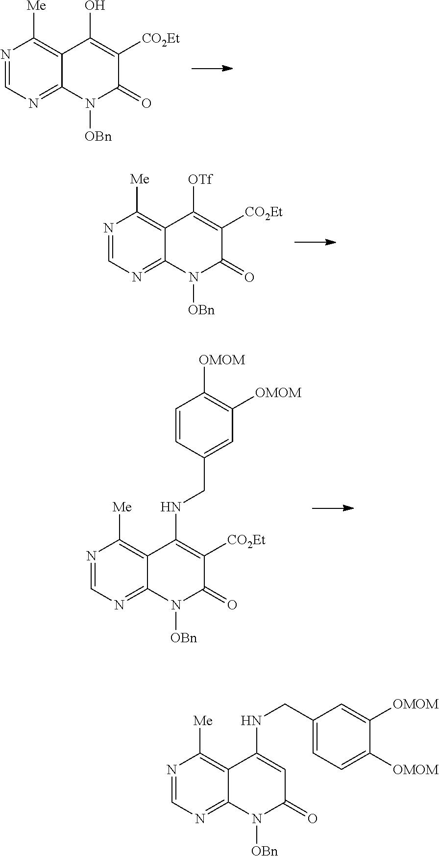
N1=CN=C2C(=C1[Me])C(O)=C([CO2Et])C(=O)N2[OBn].N1=CN=C2C(=C1[Me])C([OTf])=C([CO2Et])C(=O)N2[OBn].N1=CN=C2C(=C1[Me])C(NCC1=CC([OMOM])=C([OMOM])C=C1)=C([CO2Et])C(=O)N2[OBn].N1=CN=C2C(=C1[Me])C(NCC1=CC=C([OMOM])C([OMOM])=C1)=CC(=O)N2[OBn]
